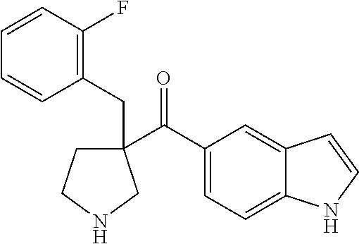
C(=O)(C1(CC2=C(F)C=CC=C2)CCNC1)C1=CC=C2C(=C1)C=CN2
